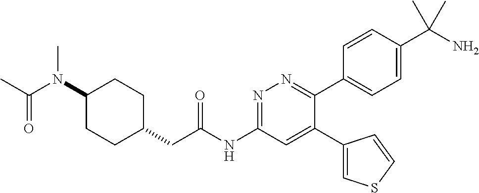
C1(N(C(C)=O)C)CCC(CC(NC2=NN=C(C3=CC=C(C(N)(C)C)C=C3)C(C3=CSC=C3)=C2)=O)CC1
